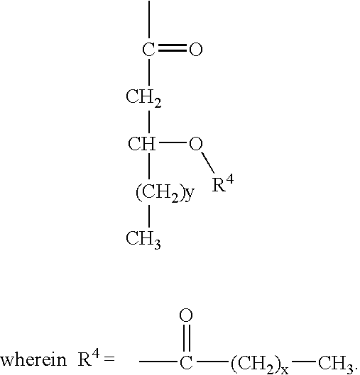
CC(=O)[(CH2)x]C.C(=O)(C)CC(O[R4])[(CH2)y]C
